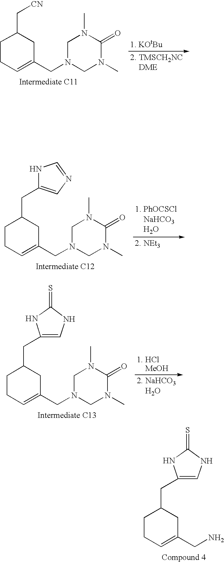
C1CC=C(CN2CN(C)C(=O)N(C)C2)CC1CC1=CN=CN1.C1CC=C(CN2CN(C)C(=O)N(C)C2)CC1CC1=CNC(=S)N1.C1CC=C(CN)CC1CC1=CNC(=S)N1.C1CC=C(CN2CN(C)C(=O)N(C)C2)CC1C[CN]
